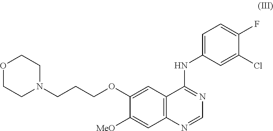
C12=C(C=C(OCCCN3CCOCC3)C([MeO])=C1)C(NC1=CC=C(F)C(Cl)=C1)=NC=N2
